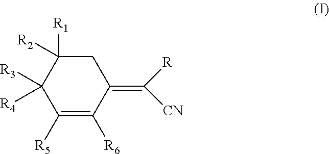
C1([R5])=C([R6])C(=C([R])[CN])CC([R1])([R2])C1([R4])[R3]
